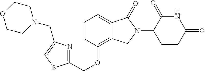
C1=C2C(=C(OCC3=NC(CN4CCOCC4)=CS3)C=C1)CN(C1CCC(=O)NC1=O)C2=O
